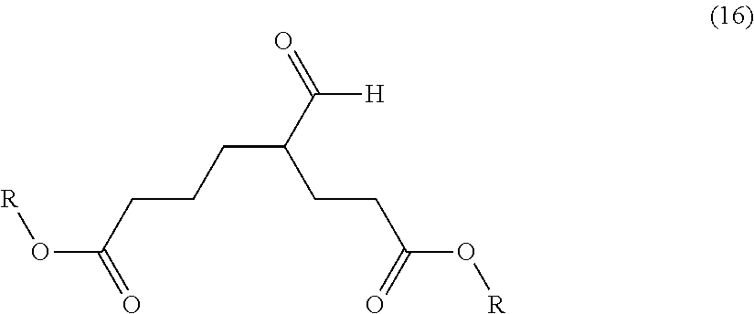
[R]OC(=O)CCCC(C([H])=O)CCC(O[R])=O
